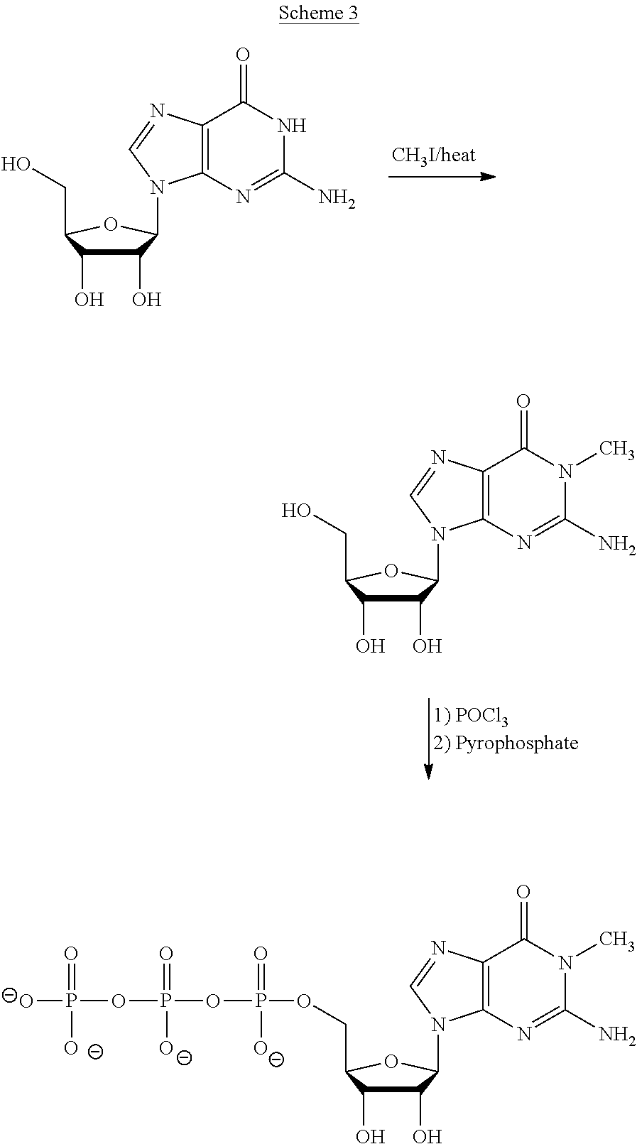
C1(O)C(O)C(CO)OC1N1C2=C(C(=O)NC(N)=N2)N=C1.C1(O)C(O)C(CO)OC1N1C2=C(C(=O)N(C)C(N)=N2)N=C1.C(OP(=O)(OP(=O)([O-])OP([O-])(=O)[O-])[O-])C1C(O)C(O)C(N2C3=C(C(=O)N(C)C(N)=N3)N=C2)O1
